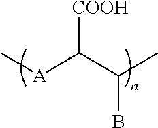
C[A]C(C(B)C)[COOH]
